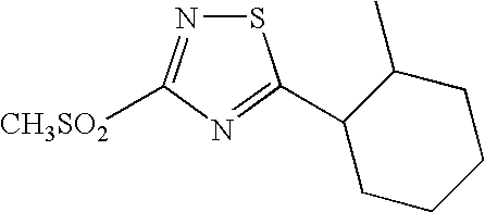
S1N=C([CH3SO2])N=C1C1CCCCC1C
